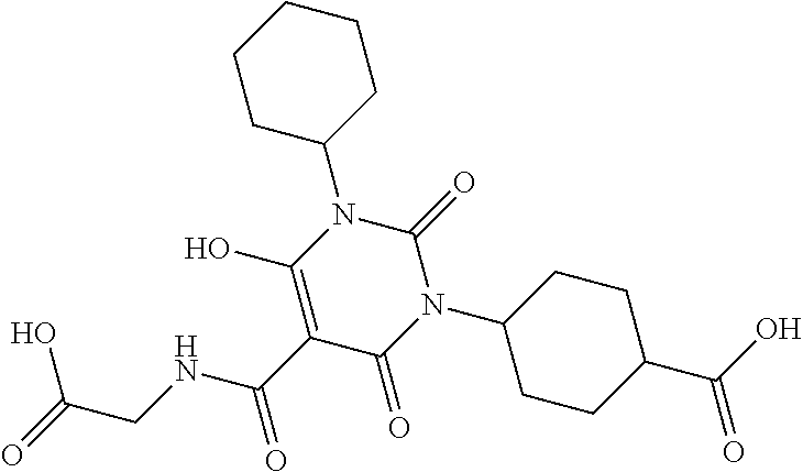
C1C(N2C(=O)N(C3CCC(C(=O)O)CC3)C(=O)C(C(=O)NCC(O)=O)=C2O)CCCC1
